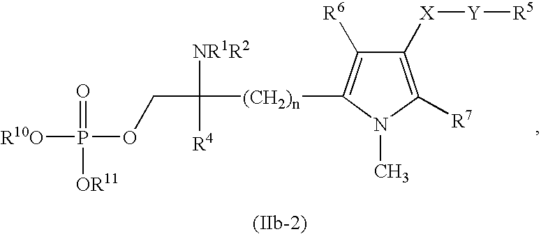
C1([X][Y][R5])=C([R7])N(C)C([(CH2)n]C([NR1R2])([R4])COP([R10O])(=O)[OR11])=C1[R6]
